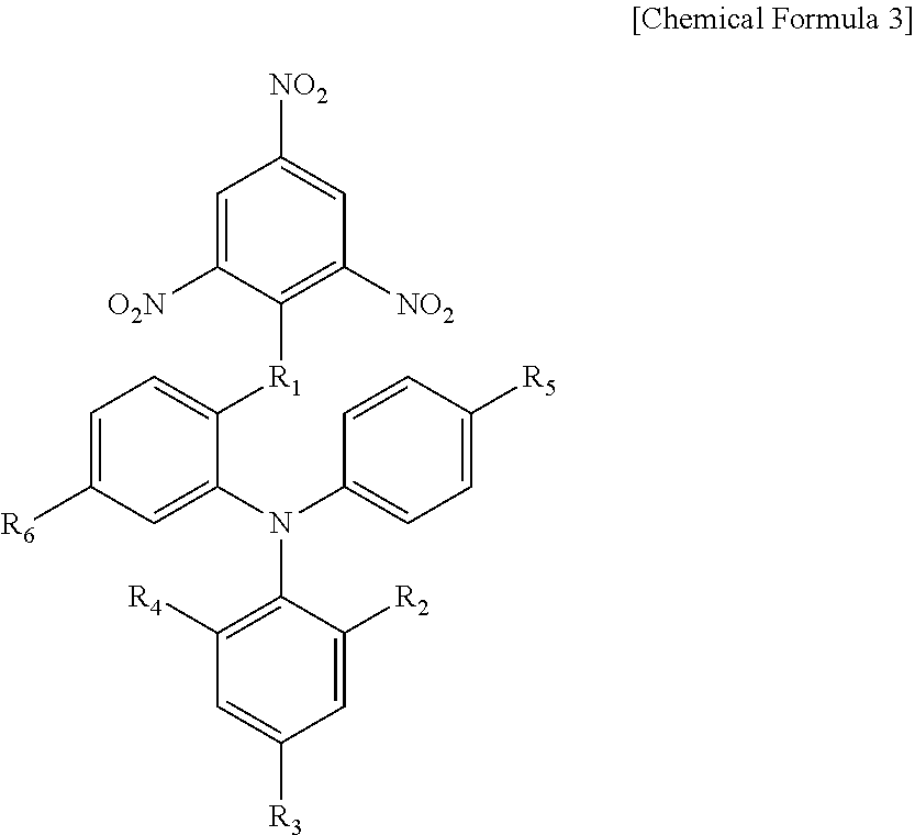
C1=C([O2N])C([R1]C2=CC=C([R6])C=C2N(C2=CC=C([R5])C=C2)C2=C([R4])C=C([R3])C=C2[R2])=C([NO2])C=C1[NO2]
